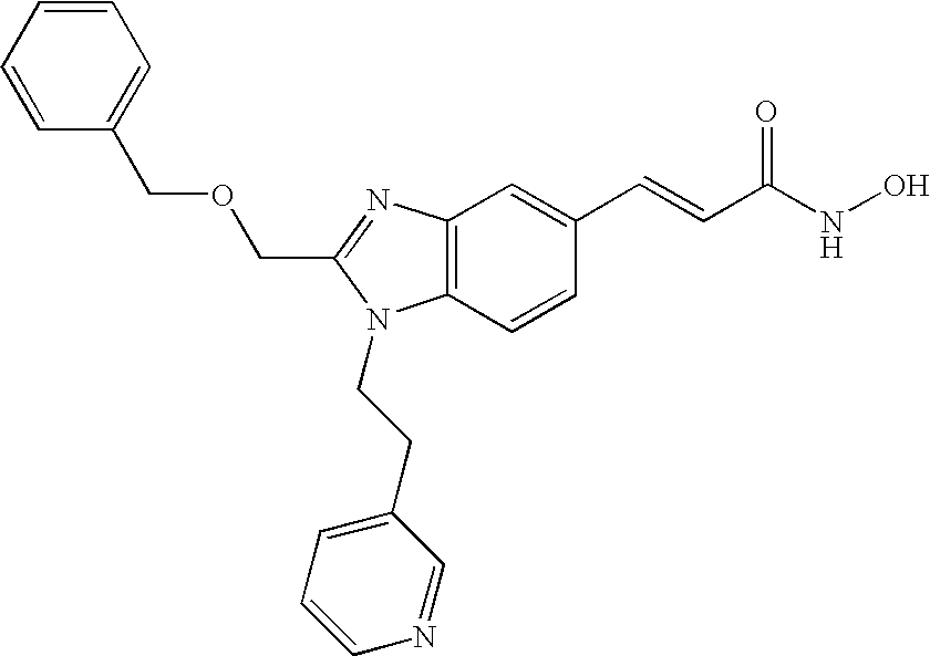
C(C1=NC2=C(C=CC(C=CC(NO)=O)=C2)N1CCC1=CC=CN=C1)OCC1=CC=CC=C1
